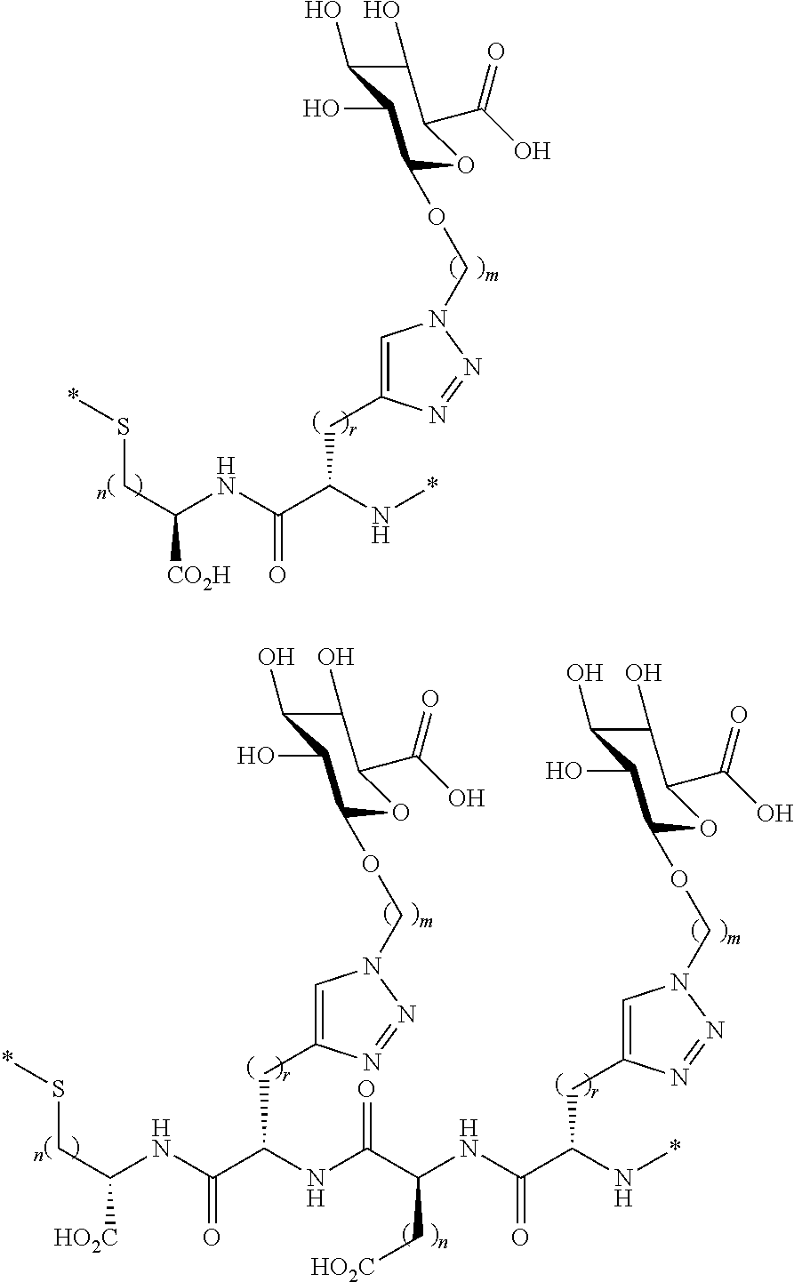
C1=C(CC(C(NC(CS*)[CO2H])=O)N*)N=NN1COC1OC(C(O)=O)C(O)C(O)C1O.C1=C(CC(C(NC(C(=O)NC(CC2=CN(COC3OC(C(O)=O)C(O)C(O)C3O)N=N2)C(=O)NC([HO2C])CS*)C[HO2C])=O)N*)N=NN1COC1OC(C(O)=O)C(O)C(O)C1O
